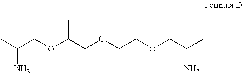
CC(COC(COC(COCC(C)N)C)C)N
